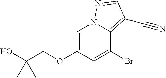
C1=C(OCC(O)(C)C)C=C(Br)C2=C(C#N)C=NN12
